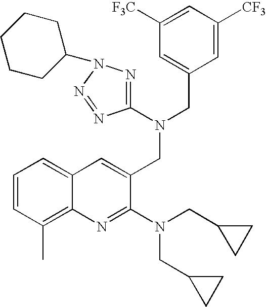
C12=CC=CC(C)=C1N=C(N(CC1CC1)CC1CC1)C(CN(C1=NN(C3CCCCC3)N=N1)CC1=CC([F3C])=CC([CF3])=C1)=C2
